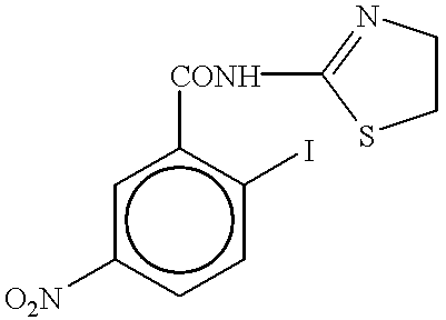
c1([CONH]C2=NCCS2)cc([O2N])ccc1I
